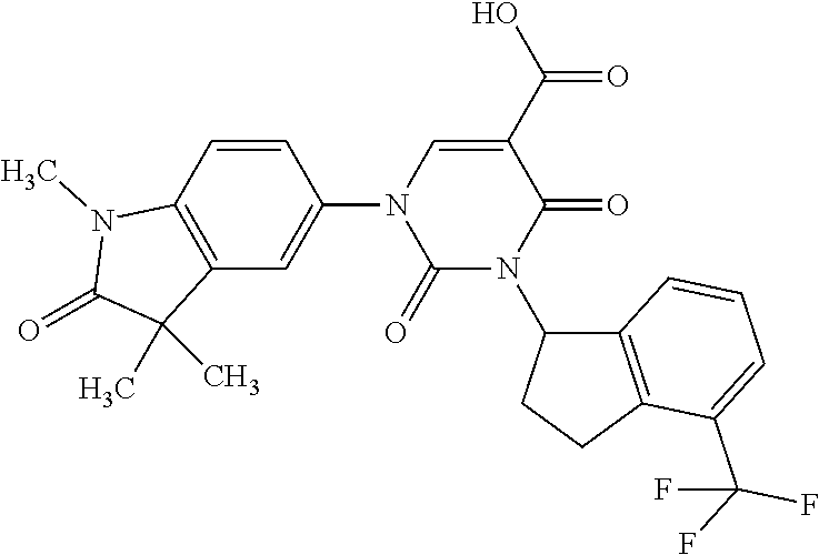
C1(N2C(=O)N(C3C4=C(CC3)C(C(F)(F)F)=CC=C4)C(=O)C(C(O)=O)=C2)=CC2=C(C=C1)N(C)C(=O)C2(C)C
